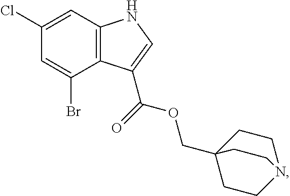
C1(Br)=CC(Cl)=CC2=C1C(C(OCC13CCN(CC1)CC3)=O)=CN2
